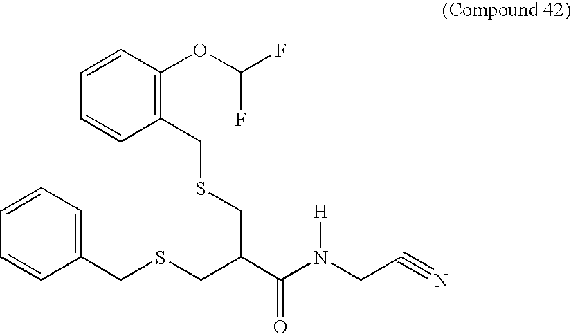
C1=CC=C(CSCC(C(=O)N([H])CC#N)CSCC2=C(OC(F)F)C=CC=C2)C=C1
